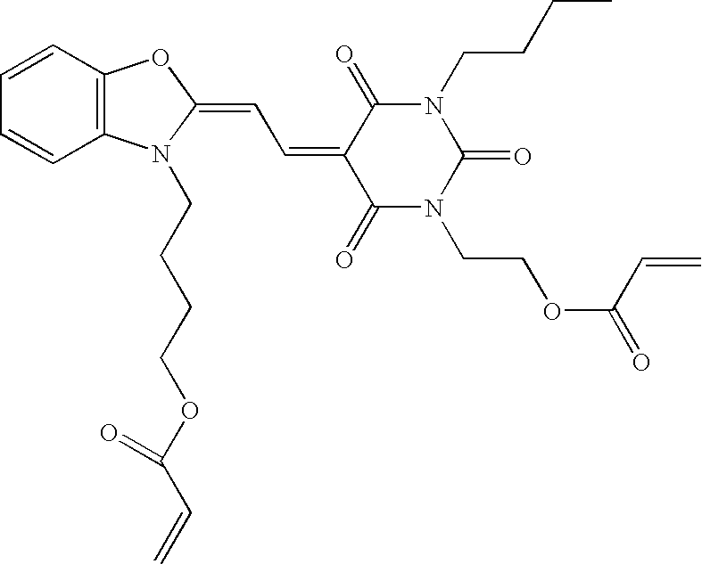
C1=CC2=C(C=C1)N(CCCCOC(C=C)=O)C(=CC=C1C(=O)N(CCOC(=O)C=C)C(=O)N(CCCC)C1=O)O2
